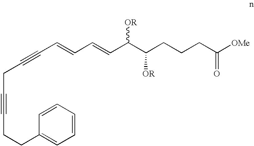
C1=CC=CC(CCC#CCC#CC=CC=CC(C(CCCC([OMe])=O)[OR])[OR])=C1
